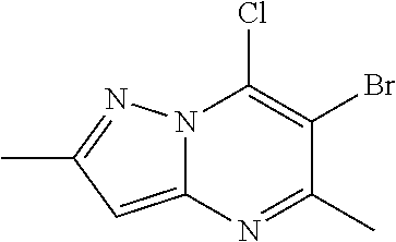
C12=CC(C)=NN1C(Cl)=C(Br)C(C)=N2
